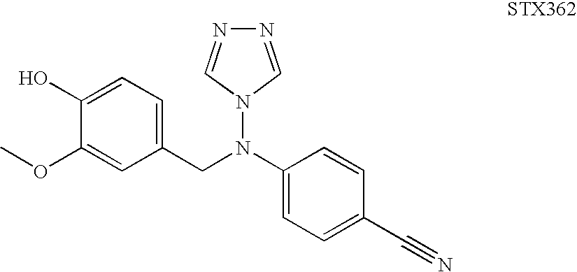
C1(O)=CC=C(CN(C2=CC=C(C#N)C=C2)N2C=NN=C2)C=C1OC
